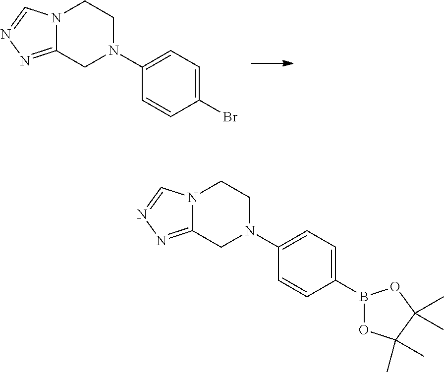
N12C(=NN=C1)CN(C1=CC=C(Br)C=C1)CC2.N12C(=NN=C1)CN(C1=CC=C(B3OC(C)(C)C(C)(C)O3)C=C1)CC2
